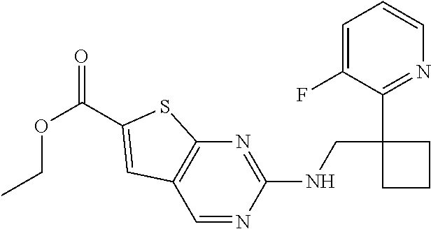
N(CC1(C2=NC=CC=C2F)CCC1)C1=NC2=C(C=N1)C=C(C(OCC)=O)S2
